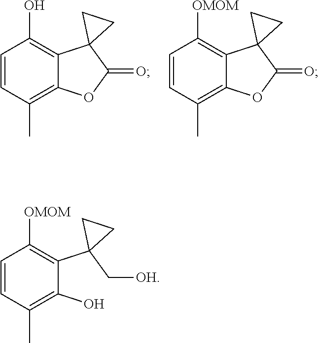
C1=CC(C)=C2C(=C1O)C1(C(=O)O2)CC1.C1=CC(C)=C2C(=C1[OMOM])C1(C(=O)O2)CC1.C1=CC(C)=C(O)C(C2(C[OH])CC2)=C1[OMOM]
